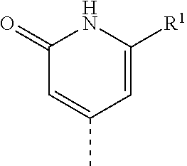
C1=C([R1])NC(=O)C=C1C
